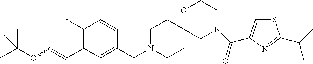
C1N(CC2=CC(C=COC(C)(C)C)=C(F)C=C2)CCC2(C1)CN(C(=O)C1=CSC(C(C)C)=N1)CCO2
